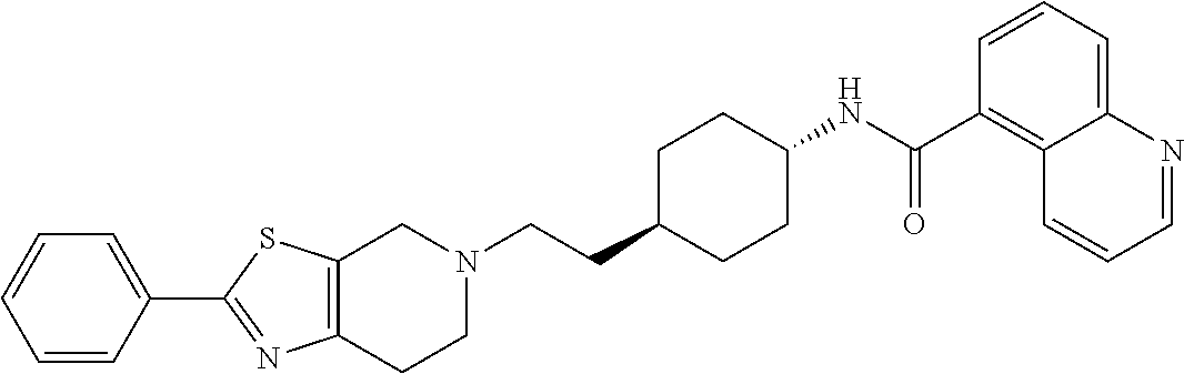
C1(C2=CC=CC=C2)=NC2=C(S1)CN(CCC1CCC(NC(C3=C4C(=CC=C3)N=CC=C4)=O)CC1)CC2
